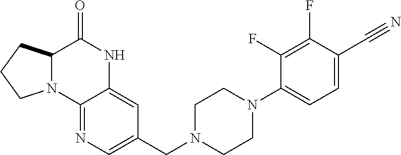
C12=NC=C(CN3CCN(C4=CC=C(C#N)C(F)=C4F)CC3)C=C1NC(=O)C1N2CCC1
